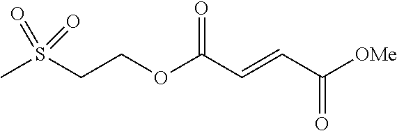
[OMe]C(C=CC(OCCS(C)(=O)=O)=O)=O
